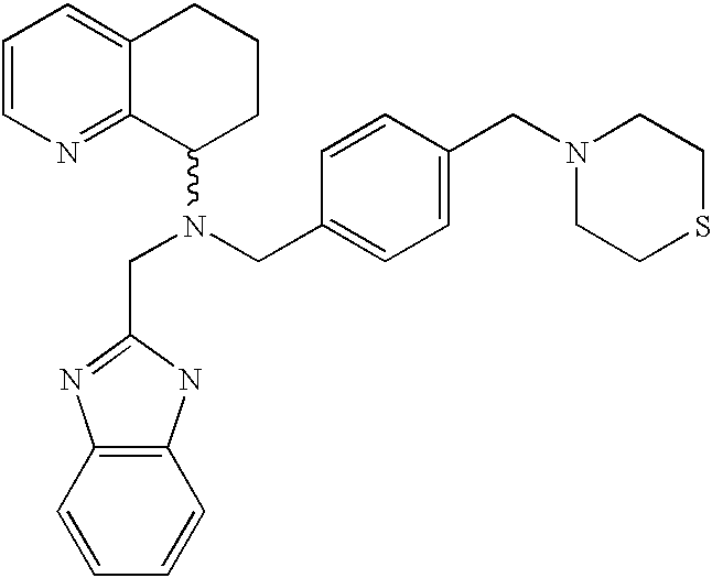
C12=CC=CN=C1C(N(CC1=NC3=C(N1)C=CC=C3)CC1=CC=C(CN3CCSCC3)C=C1)CCC2
